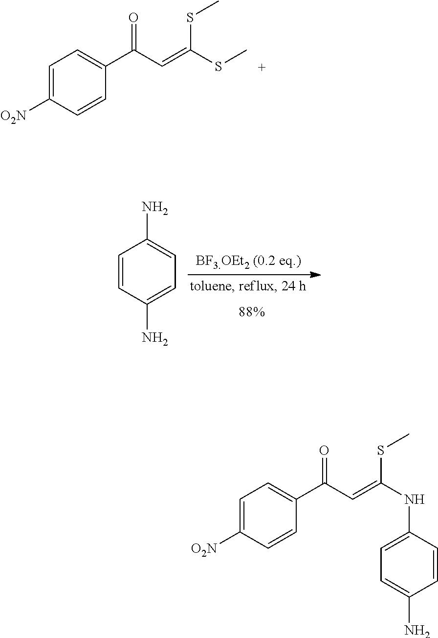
C1=C([O2N])C=CC(C(C=C(SC)SC)=O)=C1.C1=CC(N)=CC=C1N.C1=C([O2N])C=CC(C(C=C(NC2=CC=C(N)C=C2)SC)=O)=C1
